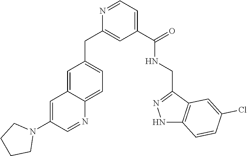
C1=C2C(=CC=C1CC1=CC(C(NCC3=NNC4=C3C=C(Cl)C=C4)=O)=CC=N1)N=CC(N1CCCC1)=C2
